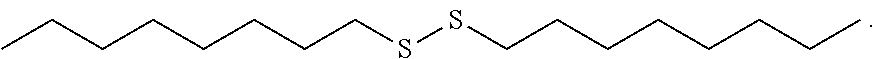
CCCCCCCCSSCCCCCCCC
